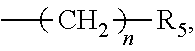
CC[R5]
